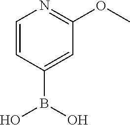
C1=CC(B(O)O)=CC(OC)=N1
